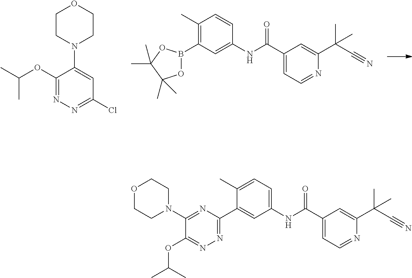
C1(B2OC(C)(C)C(C)(C)O2)=C(C)C=CC(NC(C2=CC=NC(C(C#N)(C)C)=C2)=O)=C1.C1(OC(C)C)=NN=C(Cl)C=C1N1CCOCC1.O1CCN(C2=NC(C3=CC(NC(C4=CC=NC(C(C#N)(C)C)=C4)=O)=CC=C3C)=NN=C2OC(C)C)CC1
